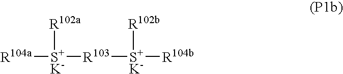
[R104a][S+K-]([R102a])[R103][S+K-]([R104b])[R102b]
